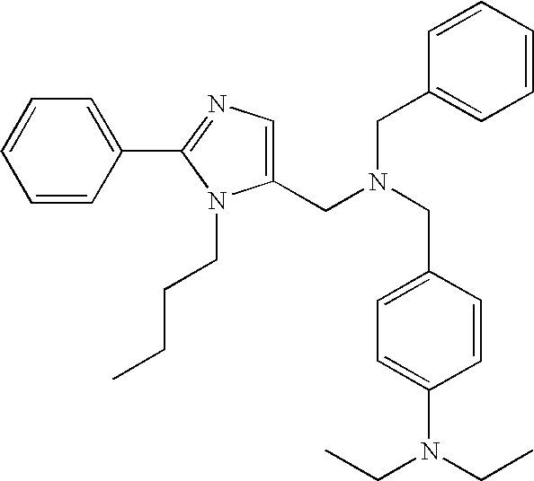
C1=CC(C2=NC=C(CN(CC3=CC=CC=C3)CC3=CC=C(N(CC)CC)C=C3)N2CCCC)=CC=C1
